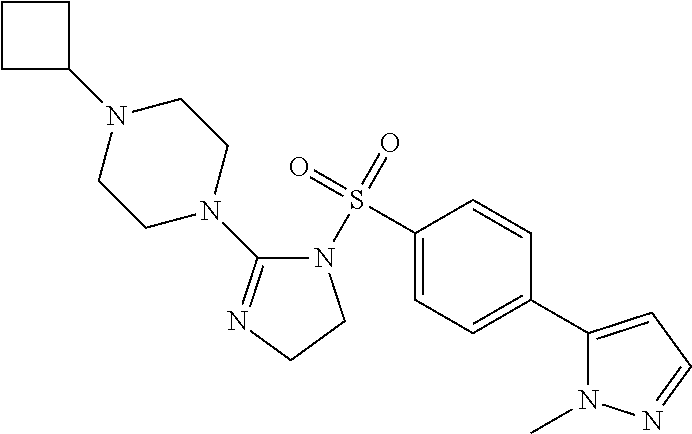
C1(S(=O)(=O)N2C(N3CCN(C4CCC4)CC3)=NCC2)=CC=C(C2=CC=NN2C)C=C1
